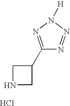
C1NCC1C1=NN([H])N=N1.Cl
